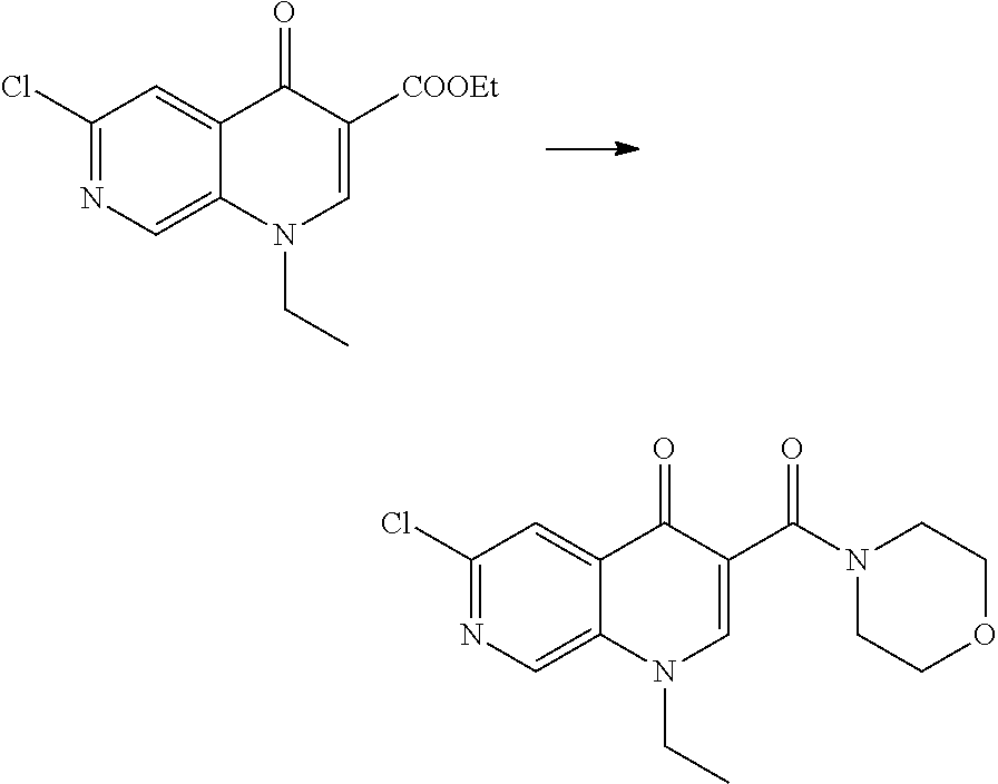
C1(Cl)=NC=C2C(=C1)C(=O)C([COOEt])=CN2CC.C1(Cl)=NC=C2C(=C1)C(=O)C(C(N1CCOCC1)=O)=CN2CC
